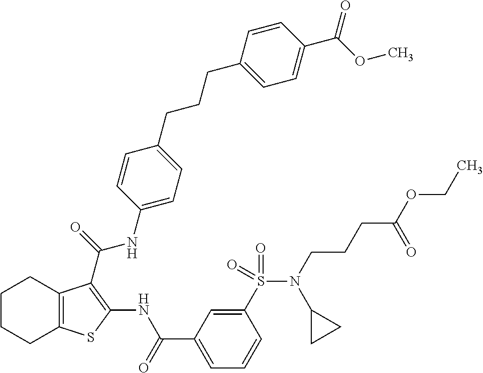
C1CCC2=C(C1)C(C(=O)NC1=CC=C(CCCC3=CC=C(C(OC)=O)C=C3)C=C1)=C(NC(C1=CC=CC(S(=O)(=O)N(C3CC3)CCCC(OCC)=O)=C1)=O)S2
